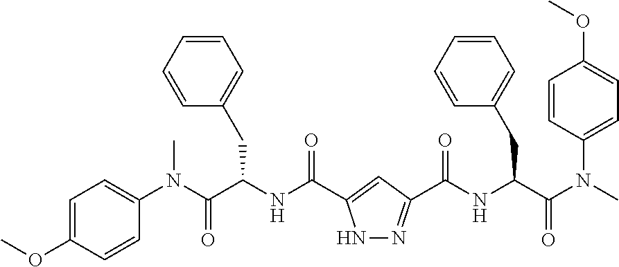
N1N=C(C(NC(C(N(C)C2=CC=C(OC)C=C2)=O)CC2=CC=CC=C2)=O)C=C1C(NC(C(N(C1=CC=C(OC)C=C1)C)=O)CC1=CC=CC=C1)=O
